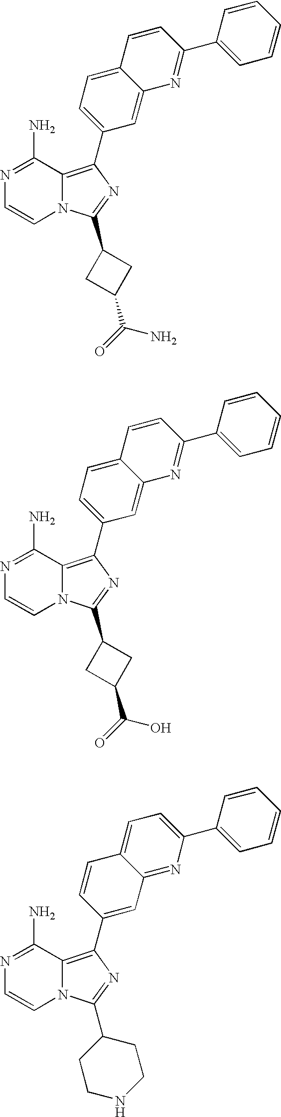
N12C(=C(C3=CC=C4C(=C3)N=C(C3=CC=CC=C3)C=C4)N=C1C1CC(C(N)=O)C1)C(N)=NC=C2.N12C(=C(C3=CC=C4C(=C3)N=C(C3=CC=CC=C3)C=C4)N=C1C1CC(C(O)=O)C1)C(N)=NC=C2.N12C(=C(C3=CC4=NC(C5=CC=CC=C5)=CC=C4C=C3)N=C1C1CCNCC1)C(N)=NC=C2
